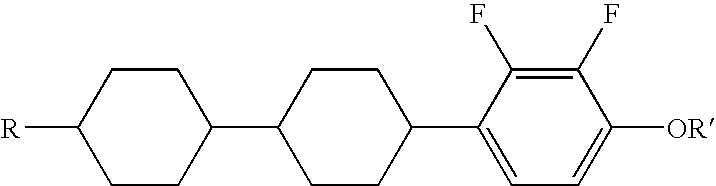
C1(C2CCC(C3CCC([R])CC3)CC2)=CC=C([OR])C(F)=C1F
